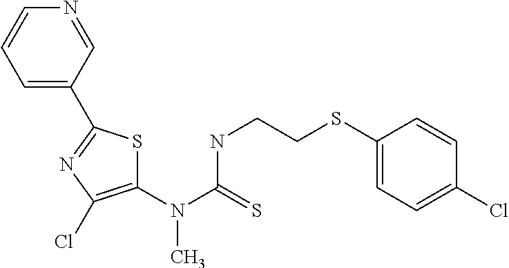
C1(N(C(=S)NCCSC2=CC=C(Cl)C=C2)C)=C(Cl)N=C(C2=CC=CN=C2)S1
